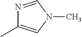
N1=CN(C)C=C1C
